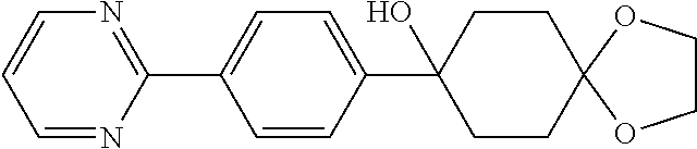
C1=CC(C2(O)CCC3(CC2)OCCO3)=CC=C1C1=NC=CC=N1
